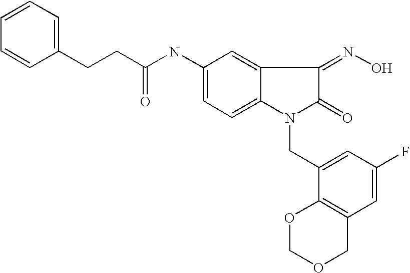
C(NC1=CC=C2C(=C1)C(=NO)C(=O)N2CC1=CC(F)=CC2=C1OCOC2)(CCC1=CC=CC=C1)=O
